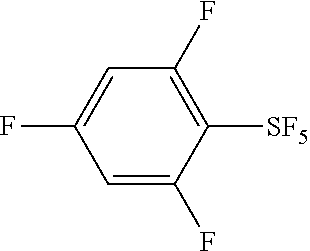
C1=C(F)C([SF5])=C(F)C=C1F
